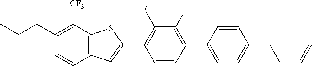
C1(CCC)=C([CF3])C2=C(C=C1)C=C(C1=C(F)C(F)=C(C3=CC=C(CCC=C)C=C3)C=C1)S2
